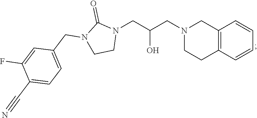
C12=C(C=CC=C1)CCN(CC(CN1C(=O)N(CC3=CC=C(C#N)C(F)=C3)CC1)O)C2
